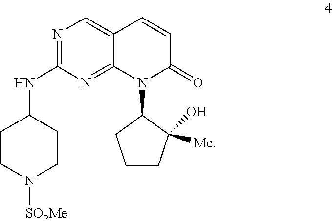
C1CN([SO2Me])CCC1NC1=NC=C2C(=N1)N(C1CCCC1([Me])O)C(=O)C=C2
